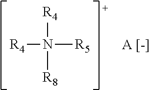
[R4]N([R4])([R8])[R5]
